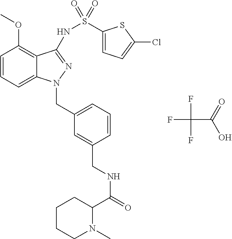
C1=CC=C2C(=C1OC)C(NS(C1=CC=C(Cl)S1)(=O)=O)=NN2CC1=CC=CC(CNC(=O)C2N(C)CCCC2)=C1.FC(F)(F)C(O)=O
